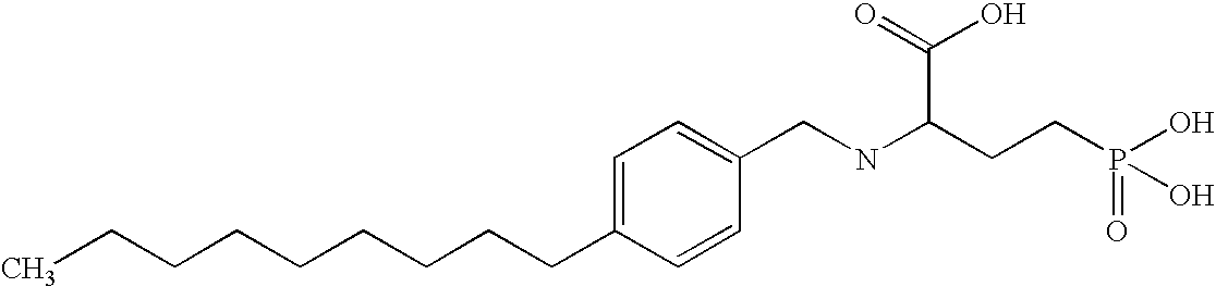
C(CCCCCCC1=CC=C(CNC(CCP(=O)(O)O)C(O)=O)C=C1)CC
